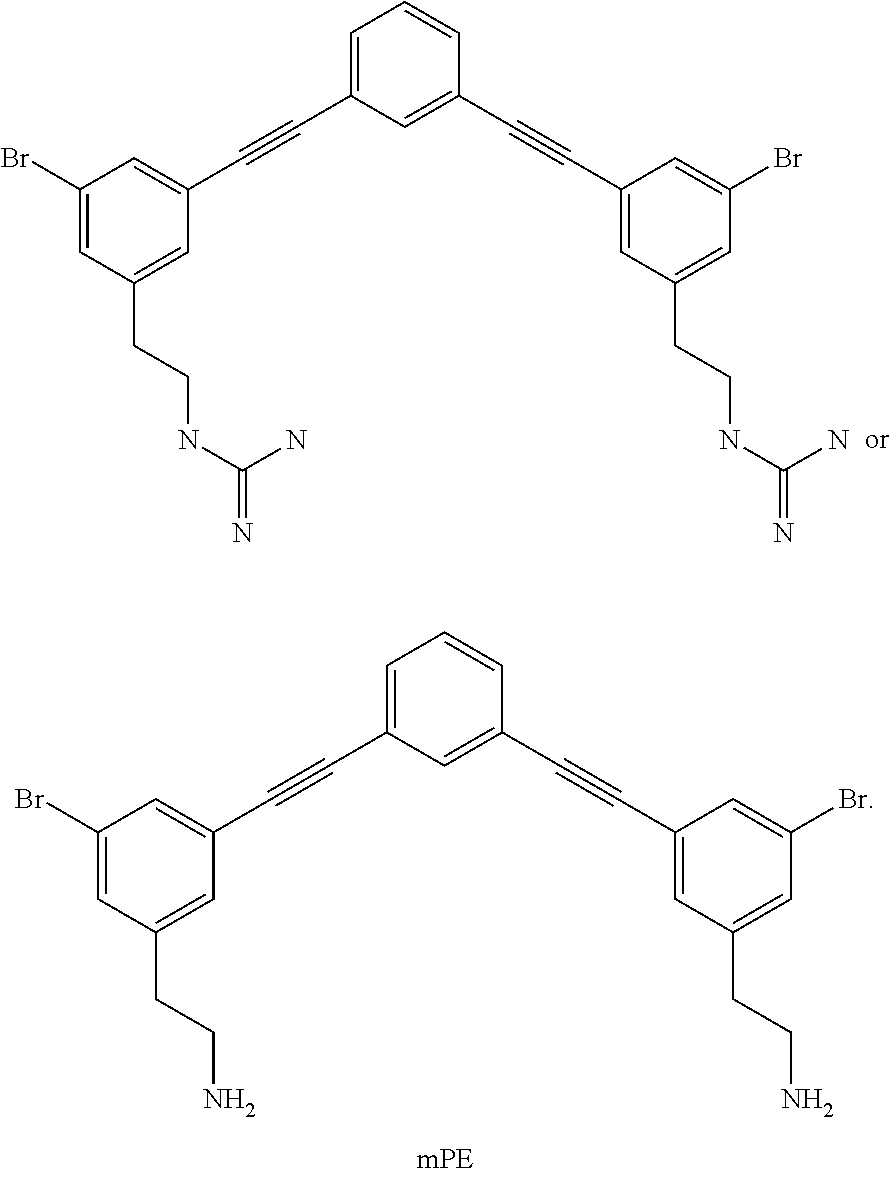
C1=C(C#CC2=CC(Br)=CC(CCNC(=N)N)=C2)C=C(C#CC2=CC(CCNC(=N)N)=CC(Br)=C2)C=C1.C1=C(C#CC2=CC(Br)=CC(CCN)=C2)C=C(C#CC2=CC(CCN)=CC(Br)=C2)C=C1
